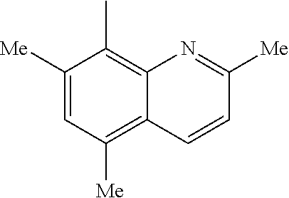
C1([Me])=CC([Me])=C2C(=C1C)N=C([Me])C=C2
